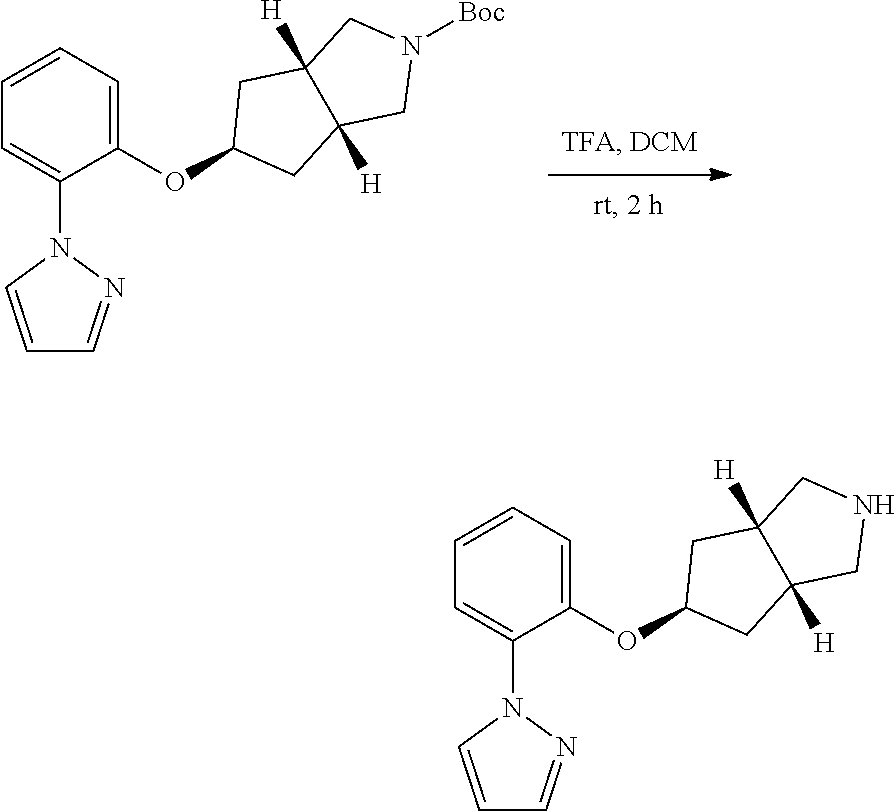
N1([Boc])CC2([H])C([H])(C1)CC(OC1=CC=CC=C1N1C=CC=N1)C2.N1CC2([H])C([H])(C1)CC(OC1=CC=CC=C1N1C=CC=N1)C2
